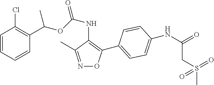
C1=CC=CC(C(OC(NC2=C(C3=CC=C(NC(=O)CS(C)(=O)=O)C=C3)ON=C2C)=O)C)=C1Cl
